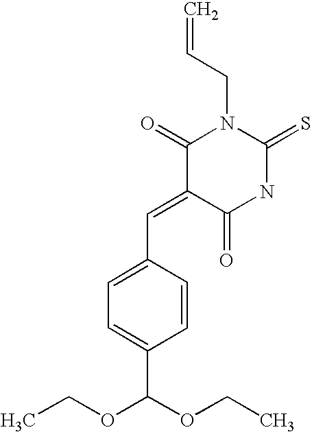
C1(C=C2C(=O)NC(=S)N(CC=C)C2=O)=CC=C(C(OCC)OCC)C=C1
